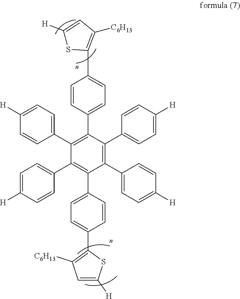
C1(C2=CC=C([H])C=C2)=C(C2=CC=C(C3=C([C6H13])C=C([H])S3)C=C2)C(C2=CC=C([H])C=C2)=C(C2=CC=C([H])C=C2)C(C2=CC=C(C3=C([C6H13])C=C([H])S3)C=C2)=C1C1=CC=C([H])C=C1
